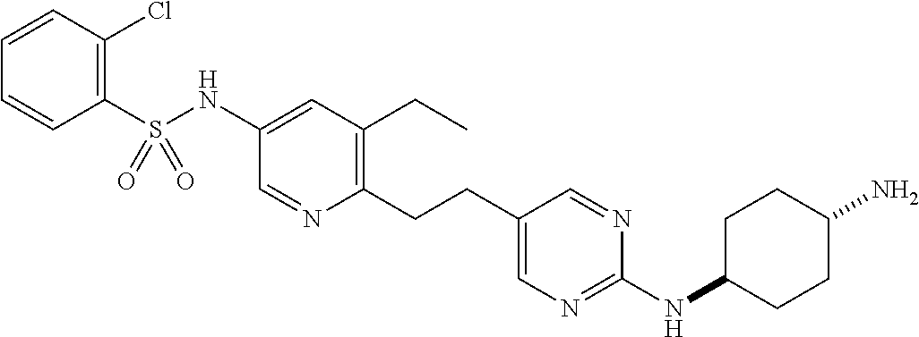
C1(S(NC2=CC(CC)=C(CCC3=CN=C(NC4CCC(N)CC4)N=C3)N=C2)(=O)=O)=C(Cl)C=CC=C1
